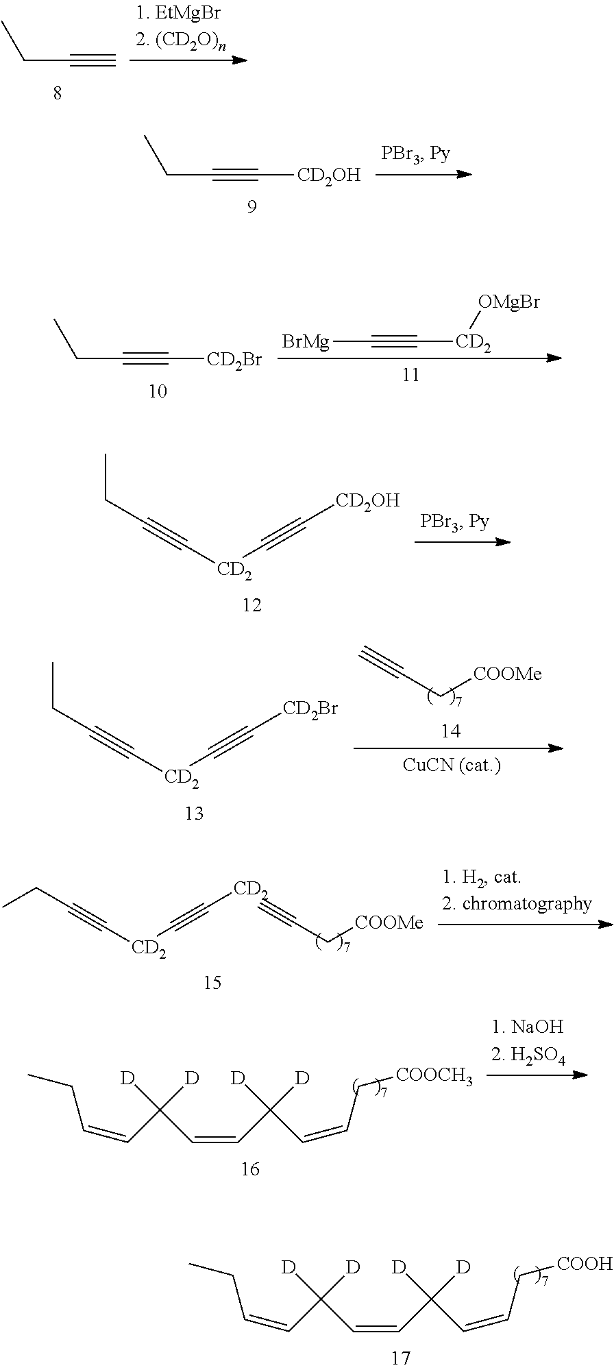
CCC#C.CCC#C[CD2OH].CCC#C[CD2Br].[BrMg]C#C[CD2][OMgBr].CCC#C[CD2]C#C[CD2OH].C(C#C[CD2]C#C[CD2])C.C#CC[COOMe].CCC=CC([D])([D])C=CC([D])([D])C=CC[COOCH3].CCC=CC([D])([D])C=CC([D])([D])C=CC[COOH].C(C[COOMe])#C.CCC#C[CD2]C#C[CD2Br]
